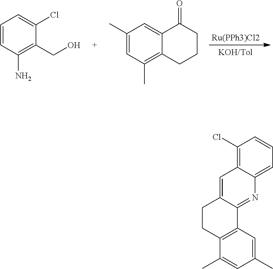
C1=CC(N)=C(CO)C(Cl)=C1.C1(C)=CC(C)=C2C(=C1)C(=O)CCC2.[Ru(PPh3)Cl2].C1(Cl)=C2C(=CC=C1)N=C1C(=C2)CCC2=C1C=C(C)C=C2C
